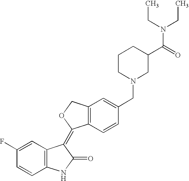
C1(F)=CC2=C(C=C1)NC(=O)C2=C1C2=C(CO1)C=C(CN1CC(C(=O)N(CC)CC)CCC1)C=C2
